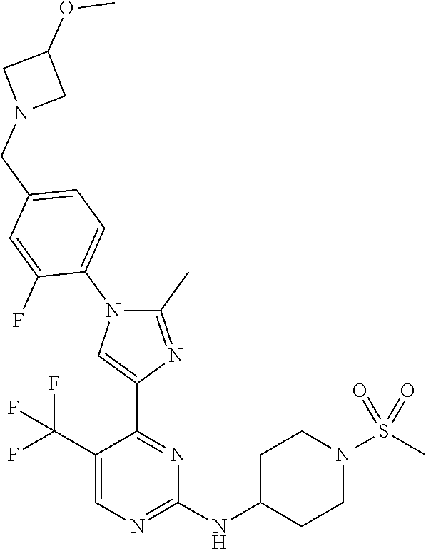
C1=C(C(F)(F)F)C(C2=CN(C3=CC=C(CN4CC(OC)C4)C=C3F)C(C)=N2)=NC(NC2CCN(S(C)(=O)=O)CC2)=N1
